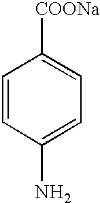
C1=CC(N)=CC=C1[COONa]
